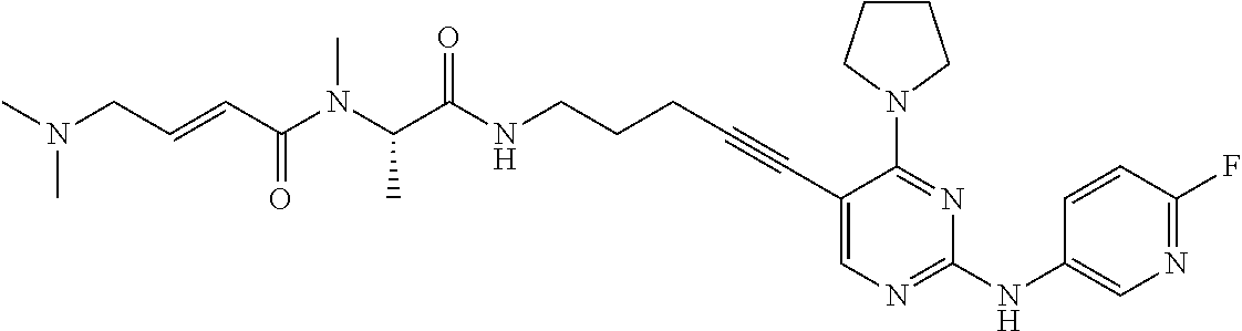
C(C(NCCCC#CC1=CN=C(NC2=CN=C(F)C=C2)N=C1N1CCCC1)=O)(N(C(C=CCN(C)C)=O)C)C
